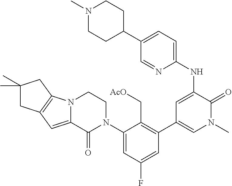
C1(C2=C(C[AcO])C(N3CCN4C(=CC5=C4CC(C)(C)C5)C3=O)=CC(F)=C2)=CN(C)C(=O)C(NC2=CC=C(C3CCN(C)CC3)C=N2)=C1
